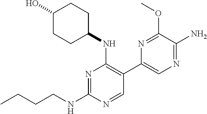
N1=C(NCCCC)N=CC(C2=CN=C(N)C(OC)=N2)=C1NC1CCC(O)CC1
